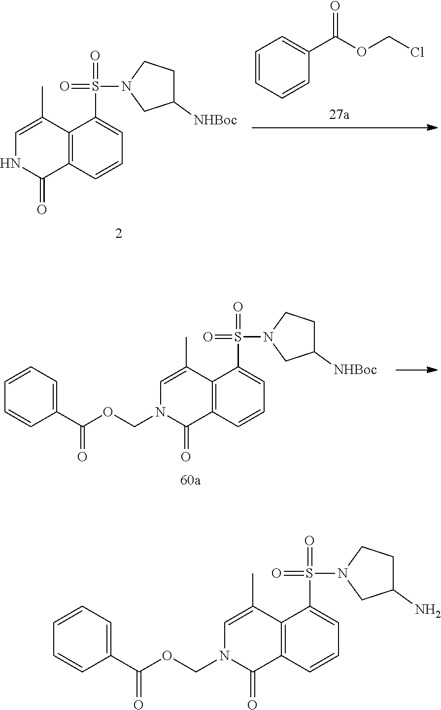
C12=C(C=CC=C1S(=O)(N1CC(N)CC1)=O)C(=O)N(COC(C1=CC=CC=C1)=O)C=C2C.C12=C(C=CC=C1S(=O)(N1CC([NHBoc])CC1)=O)C(=O)NC=C2C.C1=CC=CC(C(OCCl)=O)=C1.C12=C(C=CC=C1S(=O)(N1CC([NHBoc])CC1)=O)C(=O)N(COC(C1=CC=CC=C1)=O)C=C2C
